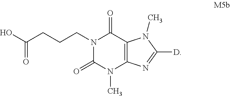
N1(CCCC(O)=O)C(=O)N(C)C2=C(C1=O)N(C)C([D])=N2
